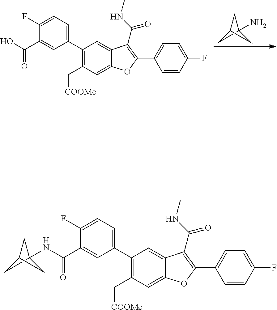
C1C2(N)CC1C2.C1(C2=CC=C(F)C(C(O)=O)=C2)=C(C[COOMe])C=C2C(=C1)C(C(NC)=O)=C(C1=CC=C(F)C=C1)O2.C1(C2=CC=C(F)C(C(NC34CC(C3)C4)=O)=C2)=C(C[COOMe])C=C2C(=C1)C(C(NC)=O)=C(C1=CC=C(F)C=C1)O2
